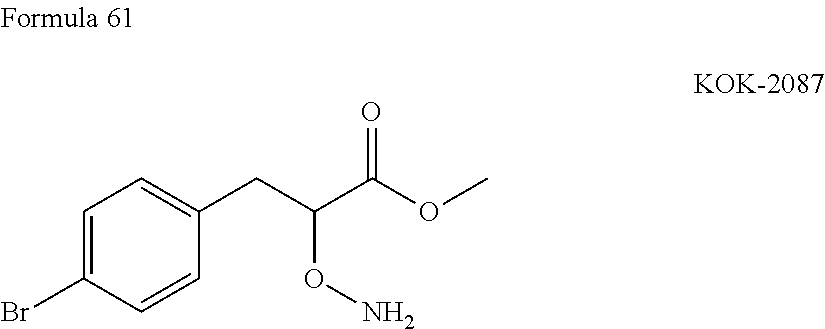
BrC1=CC=C(CC(C(OC)=O)ON)C=C1
